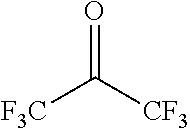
O=C([CF3])[F3C]
